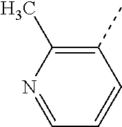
C1(C)=C(C)N=CC=C1
